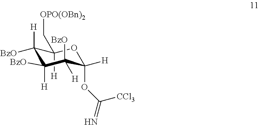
C1(C[OPO(OBn)2])([H])C([H])([BzO])C([BzO])([H])C([BzO])([H])C([H])(OC(=N)[CCl3])O1
